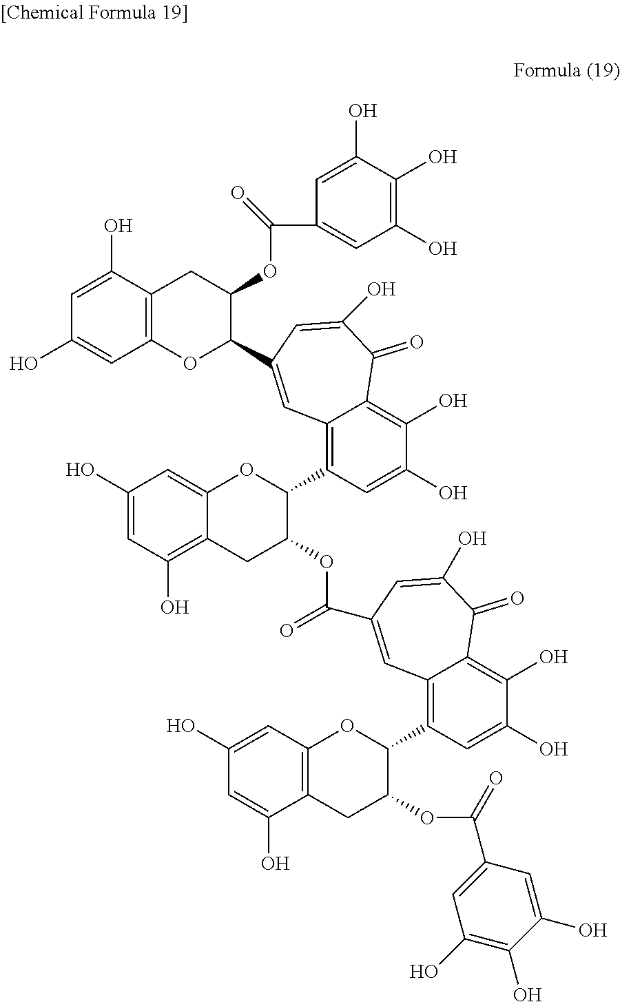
C12=C(C3OC4=C(CC3OC(=O)C3=CC(O)=C(O)C(O)=C3)C(O)=CC(O)=C4)C=C(O)C(O)=C1C(=O)C(O)=CC(C(OC1C(C3=C4C(=C(O)C(O)=C3)C(=O)C(O)=CC(C3C(OC(C5=CC(O)=C(O)C(O)=C5)=O)CC5=C(O3)C=C(O)C=C5O)=C4)OC3=CC(O)=CC(O)=C3C1)=O)=C2
